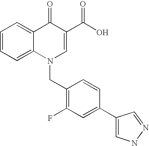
C12=CC=CC=C1C(=O)C(C(O)=O)=CN2CC1=C(F)C=C(C2=CNN=C2)C=C1
